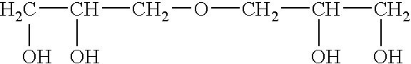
C(C(COCC(CO)O)O)O
